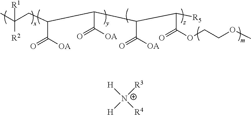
CC(CC(C(C(C(C(OCCOC)=O)[R5])C([OA])=O)C([OA])=O)C([OA])=O)([R2])[R1].[H][N+]([R4])([R3])[H]
